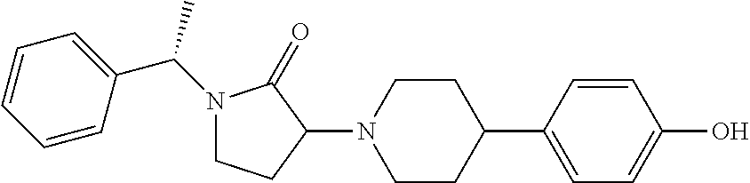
C1=C(C2CCN(C3C(=O)N(C(C)C4=CC=CC=C4)CC3)CC2)C=CC(O)=C1
